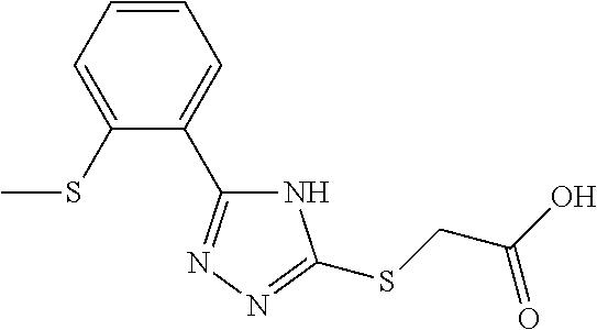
C1=CC=C(SC)C(C2=NN=C(SCC(O)=O)N2)=C1
